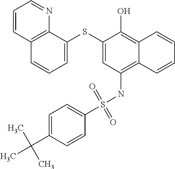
C12=C(NS(C3=CC=C(C(C)(C)C)C=C3)(=O)=O)C=C(SC3=CC=CC4=C3N=CC=C4)C(O)=C1C=CC=C2
